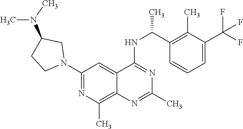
C1(N2CC(N(C)C)CC2)=NC(C)=C2C(=C1)C(NC(C)C1=C(C)C(C(F)(F)F)=CC=C1)=NC(C)=N2
